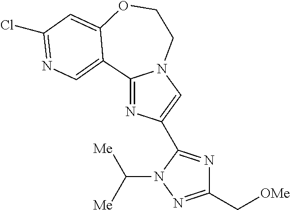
C12=NC(C3=NC(C[OMe])=NN3C([Me])[Me])=CN1CCOC1=CC(Cl)=NC=C21
